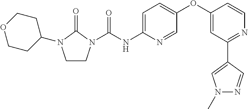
C1CN(C(NC2=CC=C(OC3=CC(C4=CN(C)N=C4)=NC=C3)C=N2)=O)C(=O)N1C1CCOCC1
